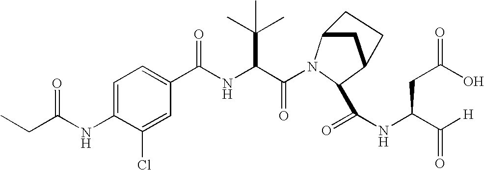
C1=C(NC(CC)=O)C(Cl)=CC(C(NC(C(=O)N2C3CC(C2C(NC(C([H])=O)CC(O)=O)=O)CC3)C(C)(C)C)=O)=C1
